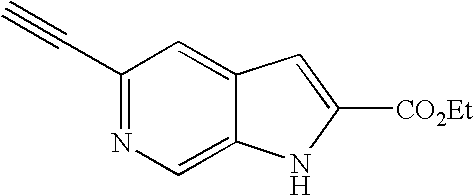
C12=CN=C(C#C)C=C1C=C([CO2Et])N2
